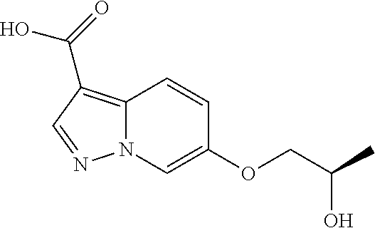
C12=C(C(=O)O)C=NN1C=C(OCC(C)O)C=C2
